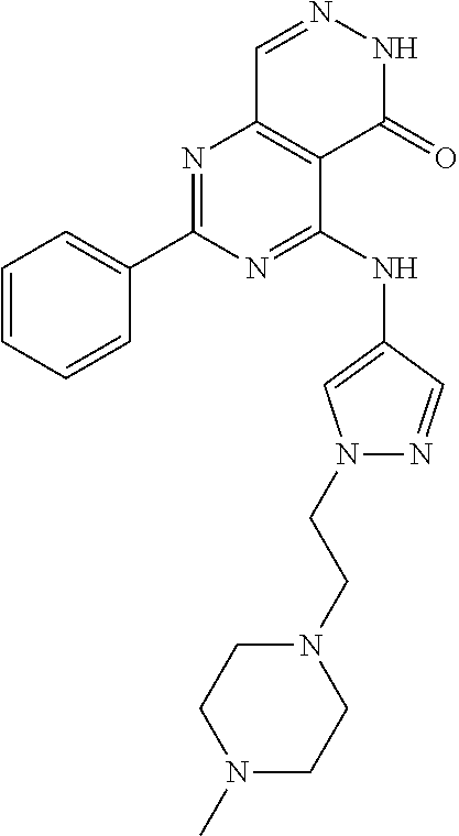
N1=C(C2=CC=CC=C2)N=C(NC2=CN(CCN3CCN(C)CC3)N=C2)C2=C1C=NNC2=O
